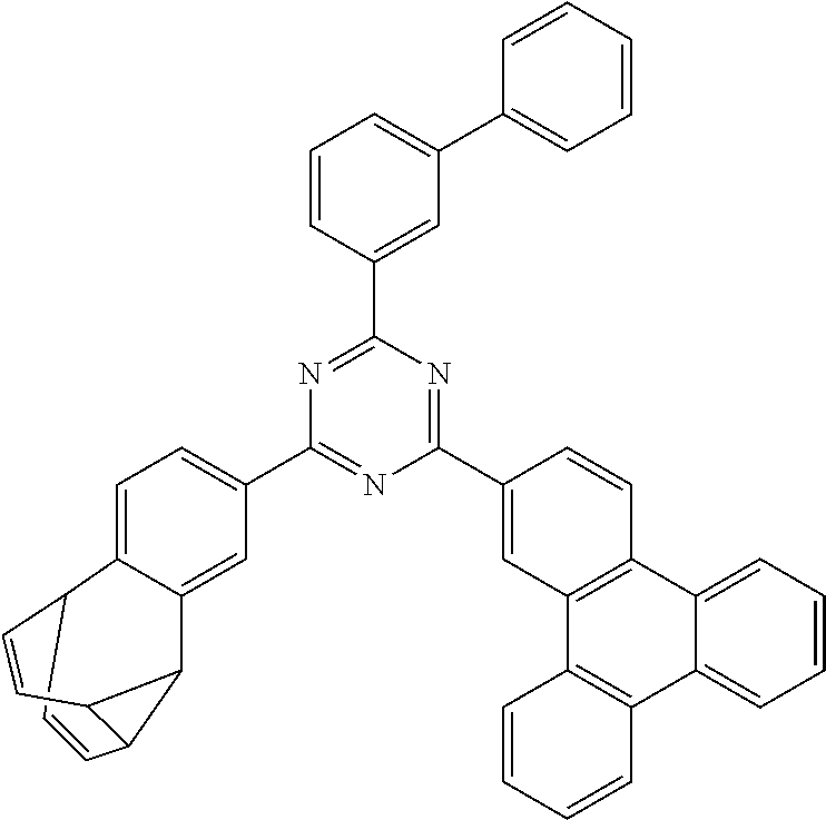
C1=CC2C3C4=CC(C5=NC(C6=CC7=C(C=C6)C6=CC=CC=C6C6=C7C=CC=C6)=NC(C6=CC(C7=CC=CC=C7)=CC=C6)=N5)=CC=C4C1C=CC32
